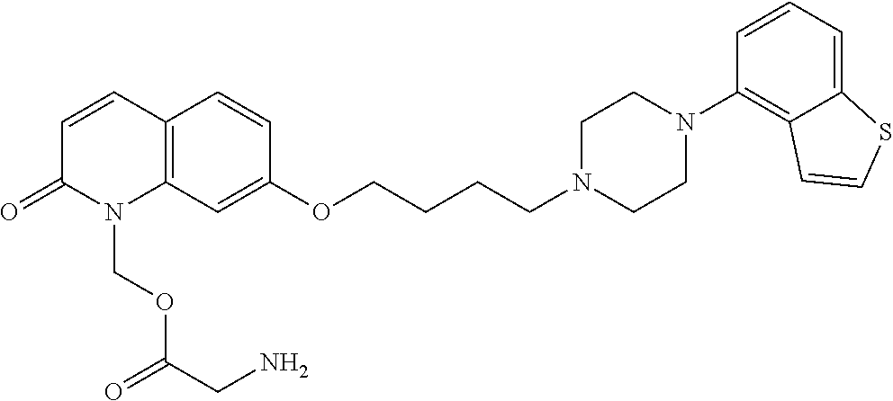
C12=C(C=C(OCCCCN3CCN(C4=C5C(=CC=C4)SC=C5)CC3)C=C1)N(COC(CN)=O)C(=O)C=C2
